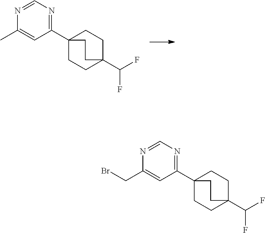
C1(C23CCC(C(F)F)(CC2)CC3)=NC=NC(C)=C1.C1(C23CCC(C(F)F)(CC2)CC3)=NC=NC(CBr)=C1
